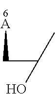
C(C)(O)C[A]
